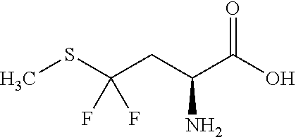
CSC(CC(C(O)=O)N)(F)F
